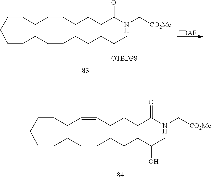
C(CCC(NC[CO2Me])=O)C=CCCCCCCCCCCCCC(C)O.[TBAF].C(CCC(NC[CO2Me])=O)C=CCCCCCCCCCCCCC(C)[OTBDPS]
